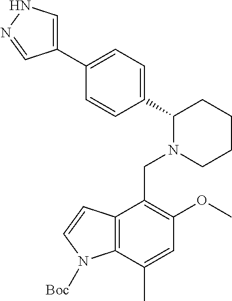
C1(C2N(CC3=C(OC)C=C(C)C4=C3C=CN4[Boc])CCCC2)=CC=C(C2=CNN=C2)C=C1
